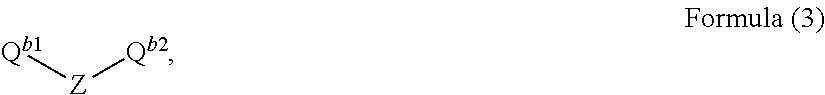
[Qb1][Z][Qb2]
